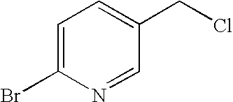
C1=C(Br)N=CC(CCl)=C1
